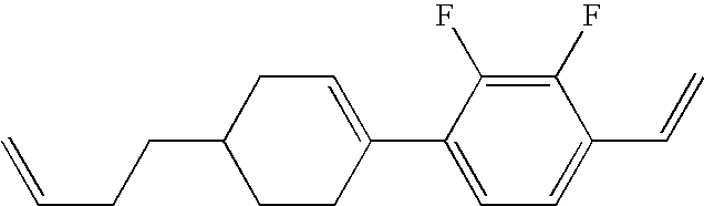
C1(F)=C(F)C(C2=CCC(CCC=C)CC2)=CC=C1C=C
